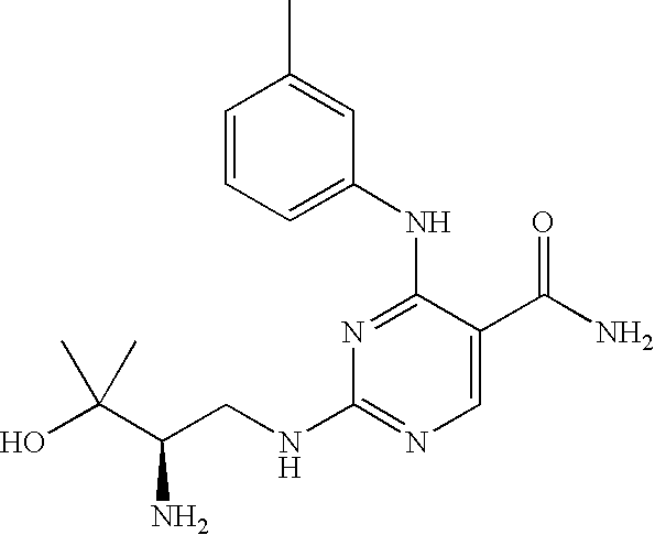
CC1=CC(NC2=NC(NCC(C(O)(C)C)N)=NC=C2C(N)=O)=CC=C1
